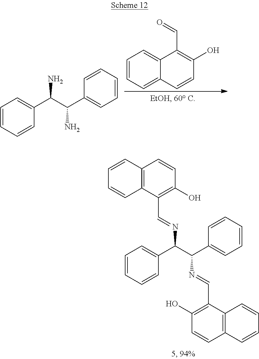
C1=CC2=C(C=C1)C(C=NC(C(C1=CC=CC=C1)N=CC1=C(O)C=CC3=C1C=CC=C3)C1=CC=CC=C1)=C(O)C=C2.C1=CC=C2C(=C1)C(C=O)=C(O)C=C2.C1=CC=CC(C(C(C2=CC=CC=C2)N)N)=C1
